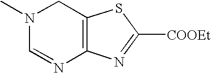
C12=C(CN(C)C=N1)SC([COOEt])=N2
